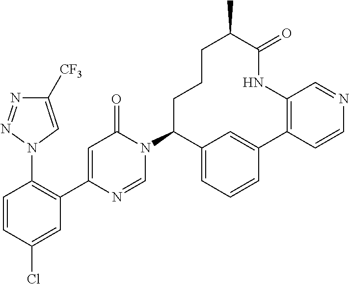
C1=CC(Cl)=CC(C2=CC(=O)N(C3C4=CC=CC(=C4)C4=C(NC(=O)C(C)CCC3)C=NC=C4)C=N2)=C1N1C=C([CF3])N=N1
